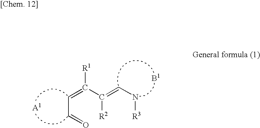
C(=C(C(=CN[R3])[R2])[R1])C=O
